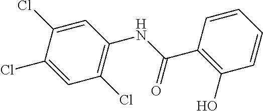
C1=C(Cl)C(Cl)=CC(Cl)=C1NC(C1=C(O)C=CC=C1)=O
